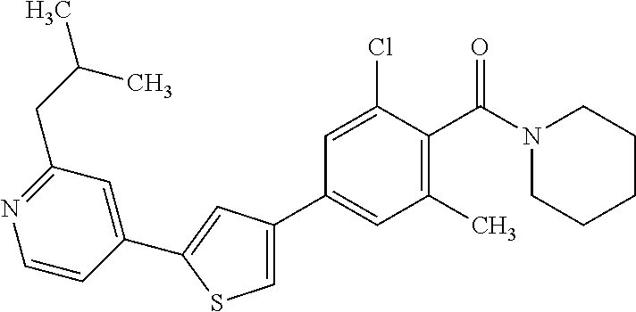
C1(C2=CC(C)=C(C(N3CCCCC3)=O)C(Cl)=C2)=CSC(C2=CC(CC(C)C)=NC=C2)=C1
